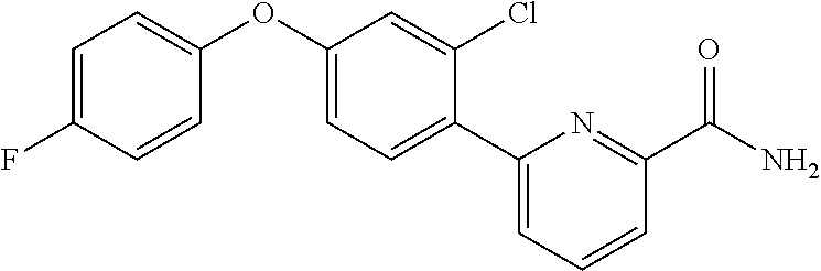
C1=C(F)C=CC(OC2=CC=C(C3=CC=CC(C(N)=O)=N3)C(Cl)=C2)=C1
